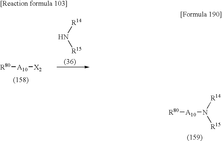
[R80][A10]N([R14])[R15].[R80][A10][X2].N([R14])[R15]
